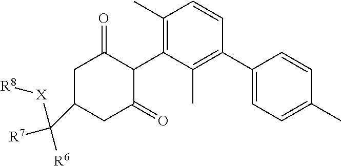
C1(C2=C(C)C(C3C(=O)CC(C([R6])([R7])[X][R8])CC3=O)=C(C)C=C2)=CC=C(C)C=C1
